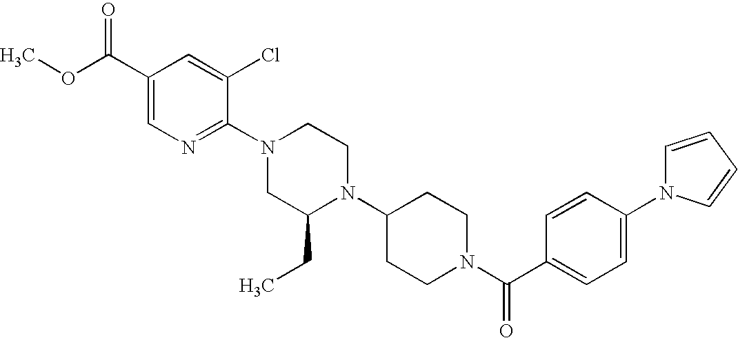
C1(N2C=CC=C2)=CC=C(C(N2CCC(N3C(CC)CN(C4=NC=C(C(OC)=O)C=C4Cl)CC3)CC2)=O)C=C1
